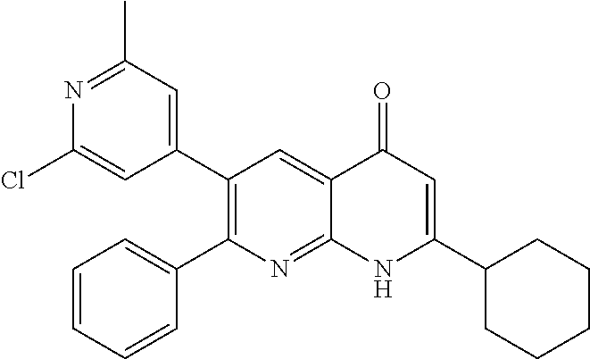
N1=C(C)C=C(C2=C(C3=CC=CC=C3)N=C3C(=C2)C(=O)C=C(C2CCCCC2)N3)C=C1Cl
